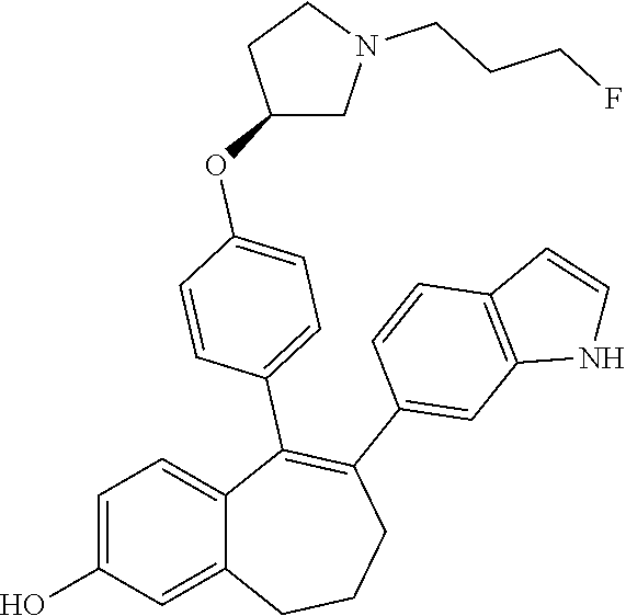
C1=C(O)C=C2C(=C1)C(C1=CC=C(OC3CN(CCCF)CC3)C=C1)=C(C1=CC3=C(C=C1)C=CN3)CCC2
